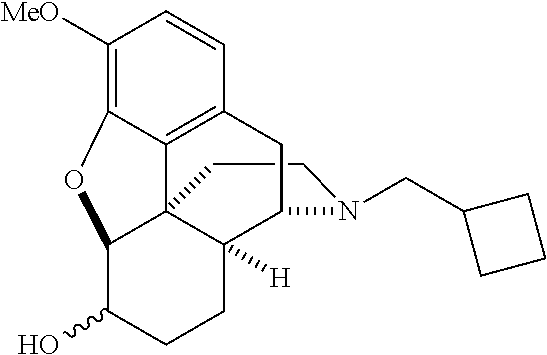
C1CN(CC2CCC2)C2C3([H])C14C1=C(C=CC([MeO])=C1OC4C(O)CC3)C2
